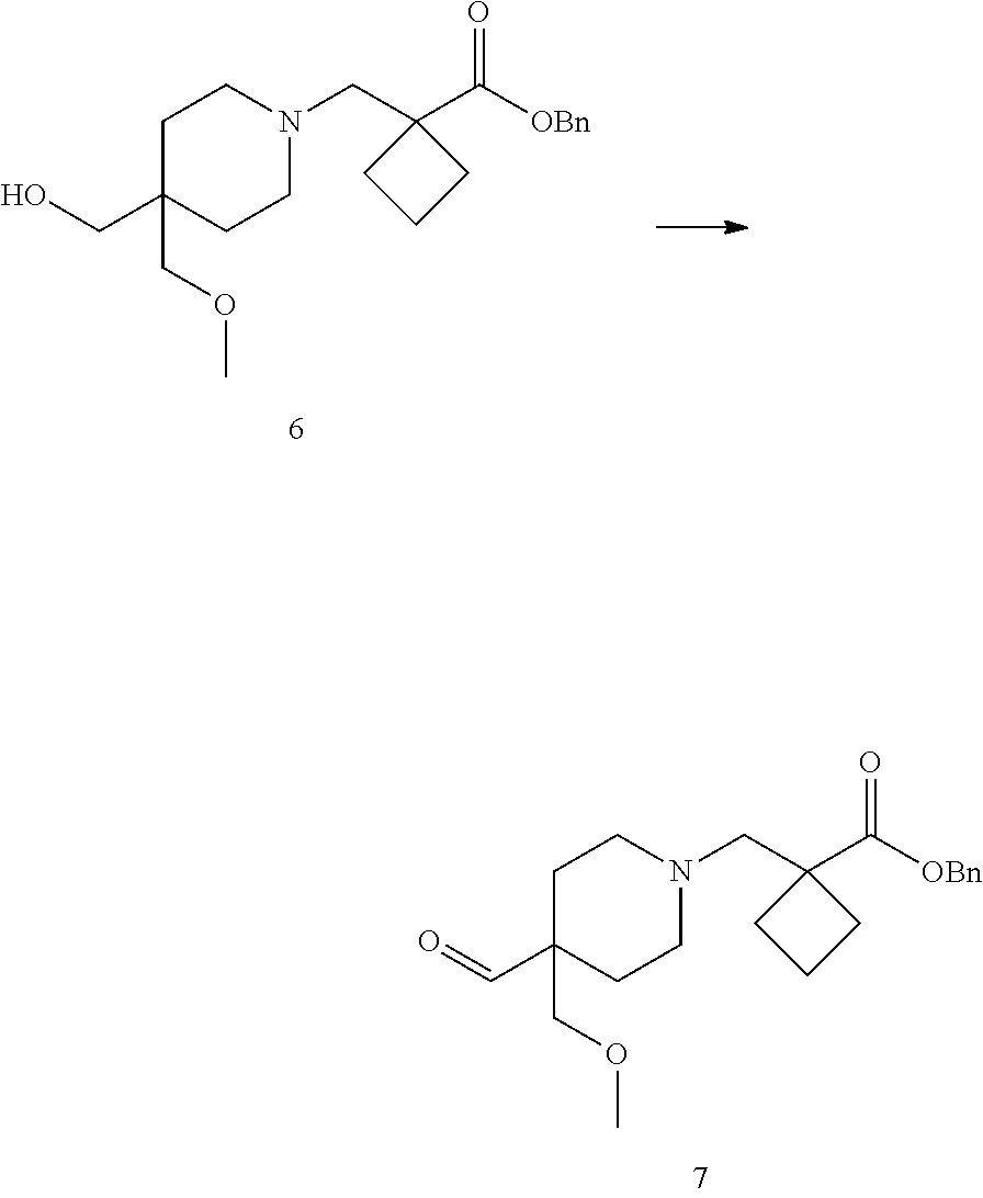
C1C(COC)(CO)CCN(CC2(C([OBn])=O)CCC2)C1.C1C(COC)(C=O)CCN(CC2(C([OBn])=O)CCC2)C1
